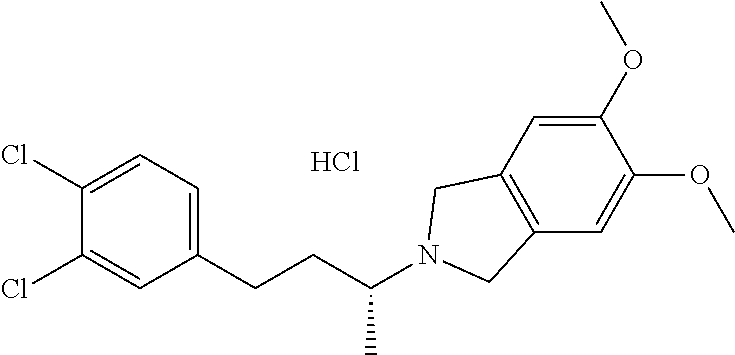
Cl.C1=C(Cl)C(Cl)=CC(CCC(C)N2CC3=C(C=C(OC)C(OC)=C3)C2)=C1
